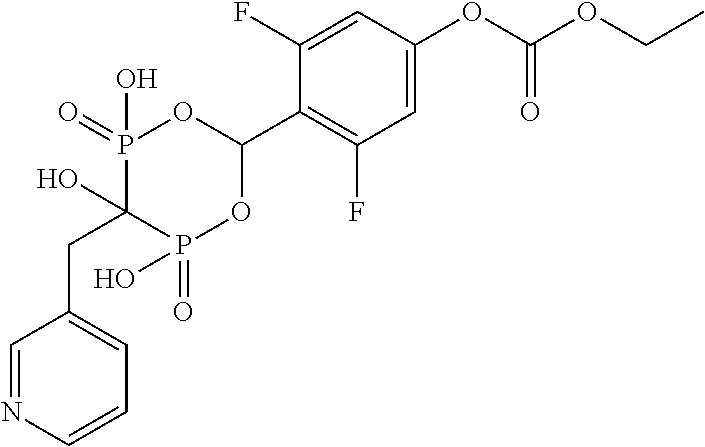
C1=C(OC(OCC)=O)C=C(F)C(C2OP(=O)(O)C(O)(CC3=CC=CN=C3)P(=O)(O)O2)=C1F
